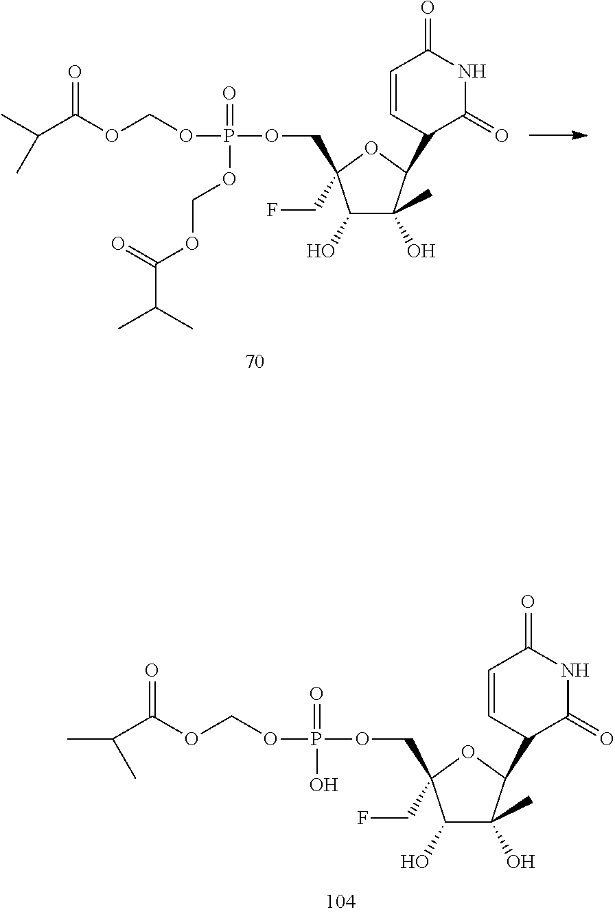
C1(O)C(O)(C)C(C2C(=O)NC(=O)C=C2)OC1(COP(=O)(OCOC(=O)C(C)C)OCOC(=O)C(C)C)CF.C1(O)C(O)(C)C(C2C(=O)NC(=O)C=C2)OC1(COP(=O)(O)OCOC(=O)C(C)C)CF
